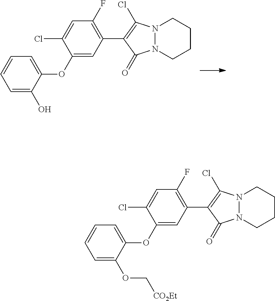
C1=C(O)C(OC2=CC(C3=C(Cl)N4N(C3=O)CCCC4)=C(F)C=C2Cl)=CC=C1.C1=C(OC[CO2Et])C(OC2=CC(C3=C(Cl)N4N(C3=O)CCCC4)=C(F)C=C2Cl)=CC=C1
